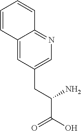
C12=CC(CC(C(O)=O)N)=CN=C1C=CC=C2
